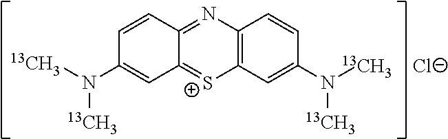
C1=CC2=NC3=C([S+]=C2C=C1N([13CH3])[13CH3])C=C(N([13CH3])[13CH3])C=C3.[Cl-]
